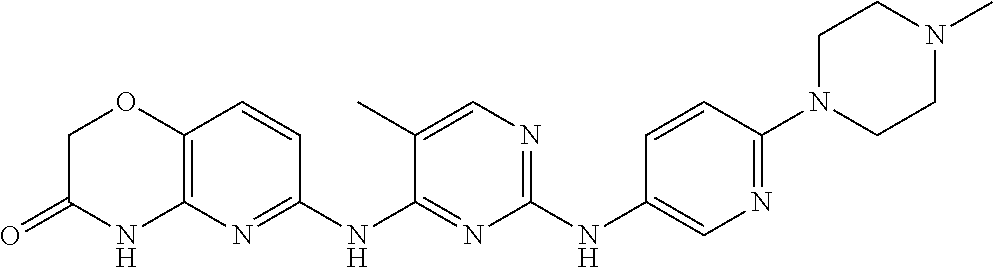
C1(NC2=CN=C(N3CCN(C)CC3)C=C2)=NC=C(C)C(NC2=NC3=C(C=C2)OCC(=O)N3)=N1
